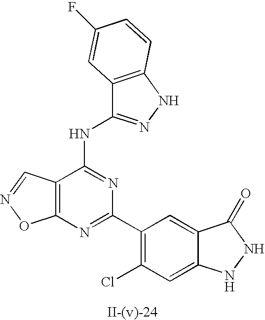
C12=C(N=C(C3=C(Cl)C=C4C(=C3)C(=O)NN4)N=C1NC1=NNC3=C1C=C(F)C=C3)ON=C2
